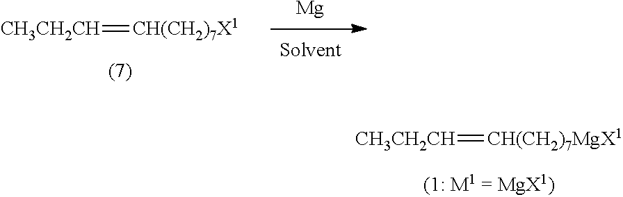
[Mg].[CH3CH2CH]=[CH(CH2)7X1].[CH3CH2CH]=[CH(CH2)7MgX1]
